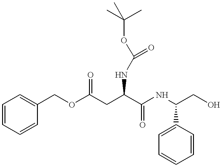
N(C(CC(OCC1=CC=CC=C1)=O)C(NC(CO)C1=CC=CC=C1)=O)C(OC(C)(C)C)=O
